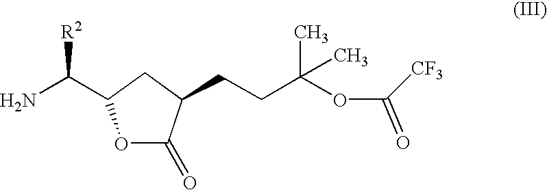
NC([R2])C1OC(=O)C(CCC(OC([CF3])=O)(C)C)C1
